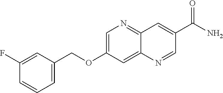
C1(F)=CC(COC2=CN=C3C(=C2)N=CC(C(N)=O)=C3)=CC=C1
